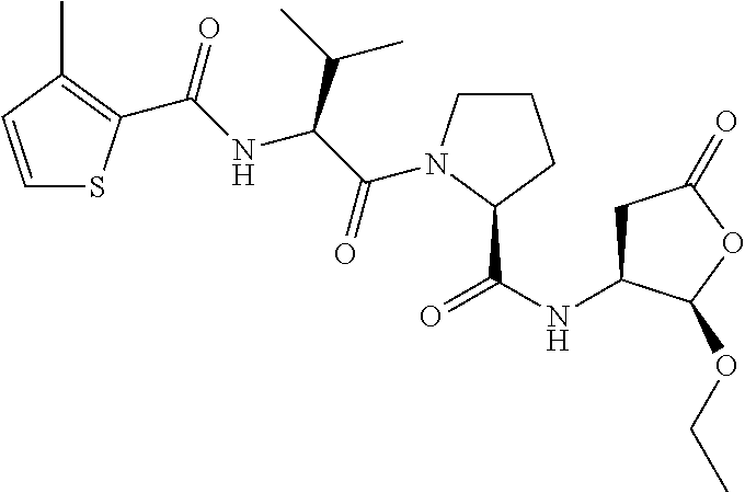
C(=O)(NC(C(C)C)C(=O)N1CCCC1C(NC1CC(=O)OC1OCC)=O)C1=C(C)C=CS1
